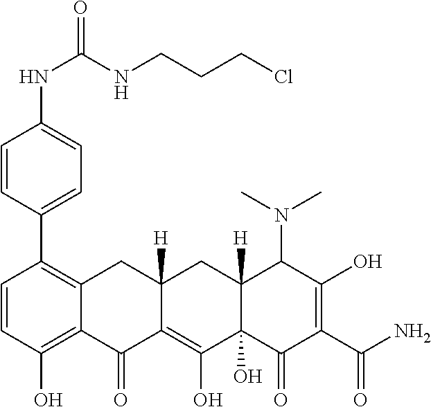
C1=CC(O)=C2C(=C1C1=CC=C(NC(NCCCCl)=O)C=C1)CC1([H])C(=C(O)C3(O)C([H])(C1)C(N(C)C)C(O)=C(C(N)=O)C3=O)C2=O
